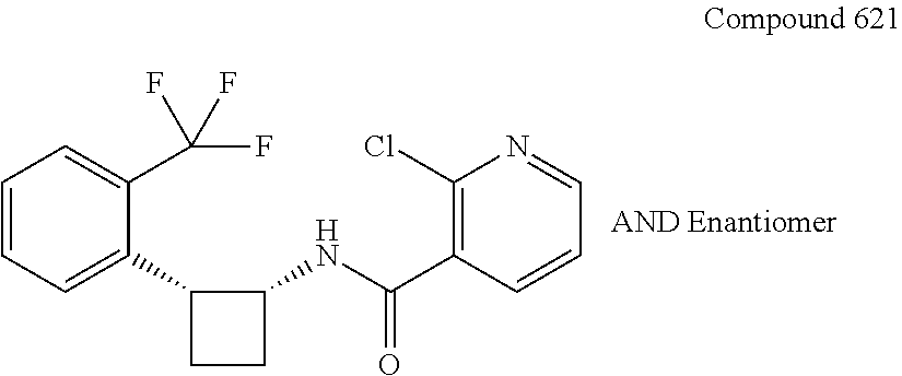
C1=CC=C(C2CCC2NC(=O)C2=C(Cl)N=CC=C2)C(C(F)(F)F)=C1
